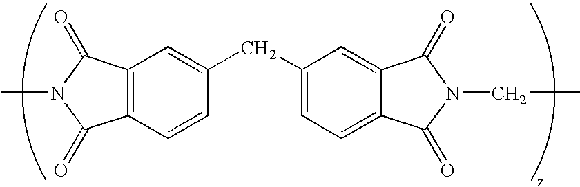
C12=C(C=CC(CC3=CC=C4C(=O)N(CC)C(=O)C4=C3)=C1)C(=O)N(C)C2=O
